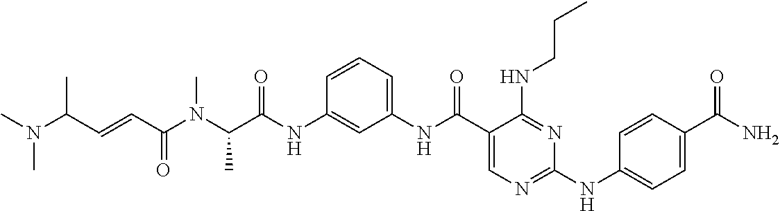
C1(NC(=O)C(N(C(C=CC(C)N(C)C)=O)C)C)=CC(NC(C2=CN=C(NC3=CC=C(C(N)=O)C=C3)N=C2NCCC)=O)=CC=C1
